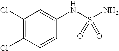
N(S(N)(=O)=O)C1=CC(Cl)=C(Cl)C=C1
